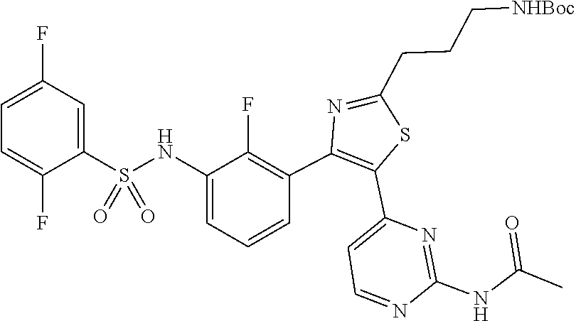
C(NC1=NC(C2=C(C3=C(F)C(NS(=O)(C4=CC(F)=CC=C4F)=O)=CC=C3)N=C(CCC[NHBoc])S2)=CC=N1)(=O)C
